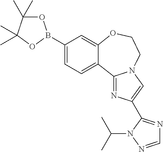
C1=C(B2OC(C)(C)C(C)(C)O2)C=C2C(=C1)C1=NC(C3=NC=NN3C(C)C)=CN1CCO2
